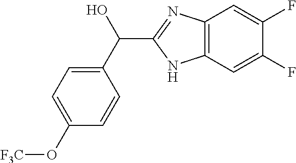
C12=C(C=C(F)C(F)=C1)NC(C(C1=CC=C(O[F3C])C=C1)O)=N2
